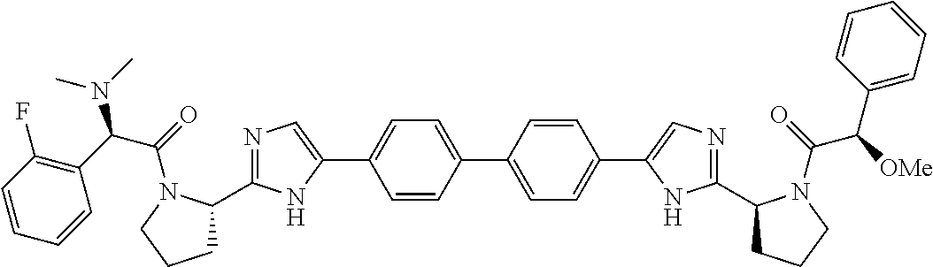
N1=C(C2CCCN2C(=O)C(C2=C(F)C=CC=C2)N(C)C)NC(C2=CC=C(C3=CC=C(C4=CN=C(C5CCCN5C(=O)C([OMe])C5=CC=CC=C5)N4)C=C3)C=C2)=C1
